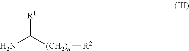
NC([(CH2)n][R2])[R1]
